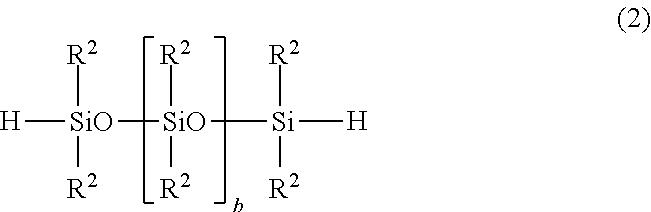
[H][SiO]([SiO]([Si]([H])([R2])[R2])([R2])[R2])([R2])[R2]
